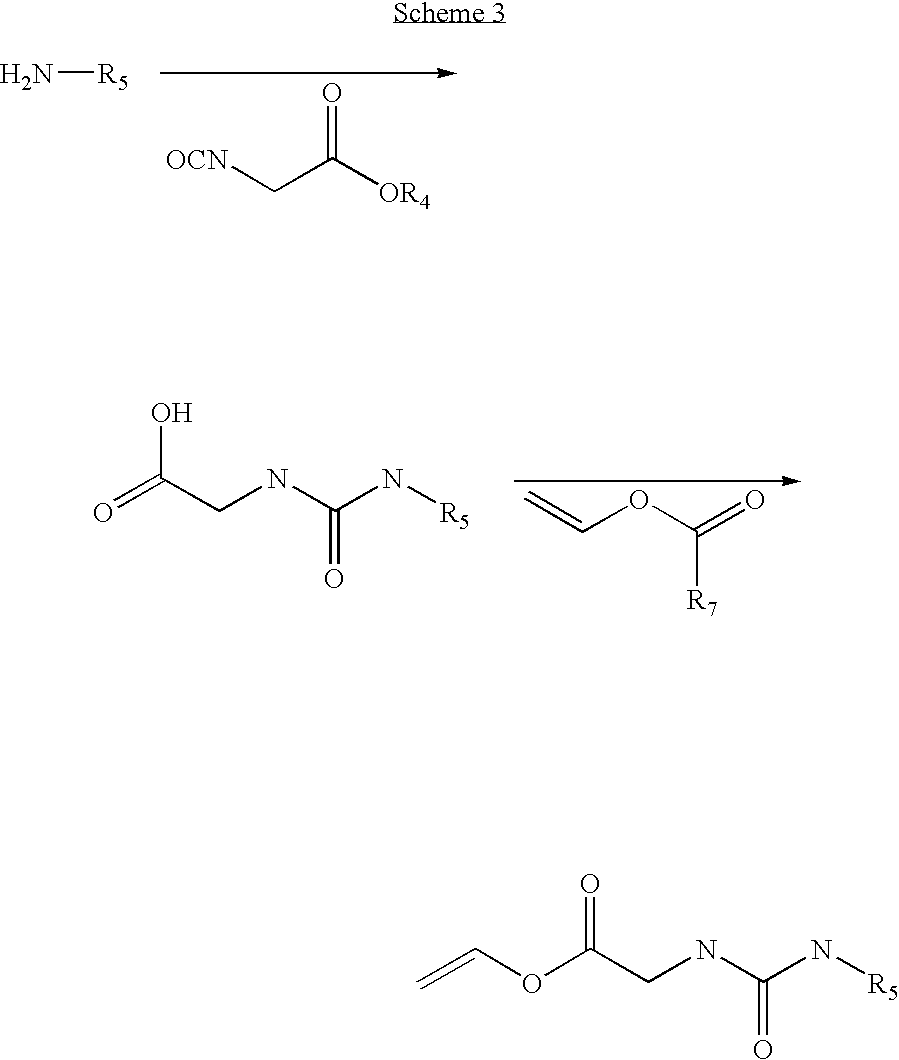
N[R5].C(C([OR4])=O)[OCN].O=C(CNC(N[R5])=O)O.C(OC(=O)[R7])=C.C=COC(CNC(N[R5])=O)=O
